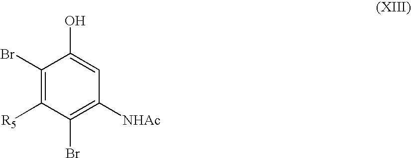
C1(Br)=C([R5])C(Br)=C([NHAc])C=C1O
